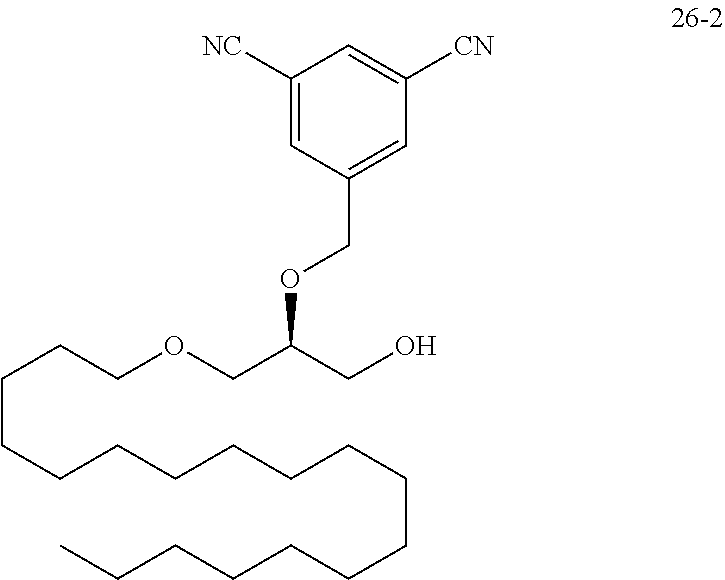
C1([NC])=CC(COC(COCCCCCCCCCCCCCCCCCC)CO)=CC([CN])=C1
